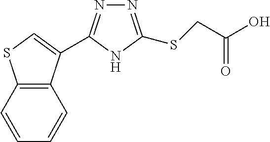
N1=C(SCC(O)=O)NC(C2=CSC3=C2C=CC=C3)=N1
